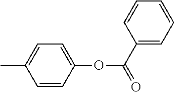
C1=CC(C(OC2=CC=C(C)C=C2)=O)=CC=C1
